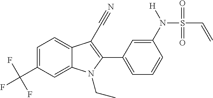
C1=C2C(=CC=C1C(F)(F)F)C(C#N)=C(C1=CC=CC(N(S(=O)(=O)C=C)[H])=C1)N2CC
